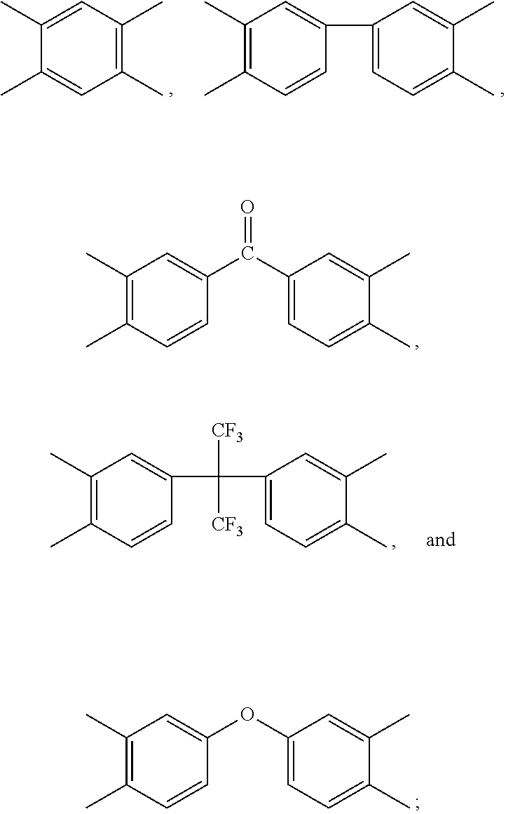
C1=C(C)C(C)=CC(C)=C1C.C1=C(C)C(C)=CC=C1C1=CC(C)=C(C)C=C1.C1=C(C)C(C)=CC=C1C(C1=CC(C)=C(C)C=C1)=O.C1=C(C)C(C)=CC=C1C(C1=CC(C)=C(C)C=C1)([CF3])[CF3].C1=C(C)C(C)=CC=C1OC1=CC(C)=C(C)C=C1
